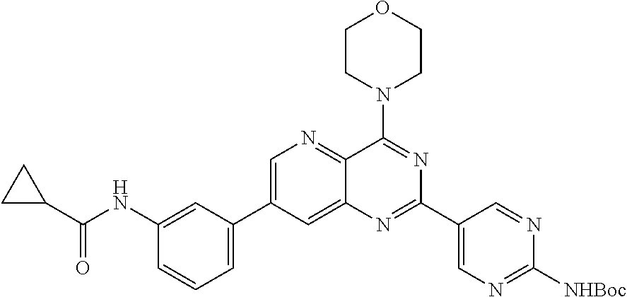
C1=C(C2=CC=CC(NC(C3CC3)=O)=C2)C=C2C(=N1)C(N1CCOCC1)=NC(C1=CN=C([NHBoc])N=C1)=N2
